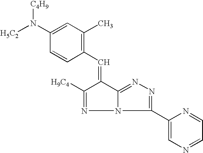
C1(=CC2=C(C)C=C(N([H5C2])[C4H9])C=C2)C([H9C4])=NN2C1=NN=C2C1=CN=CC=N1
